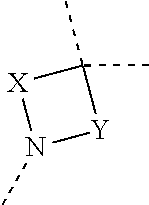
C1(C)(C)[X]N(C)[Y]1
